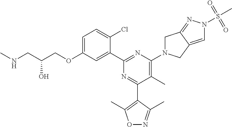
C1=C(OCC(CNC)O)C=C(C2=NC(N3CC4=NN(S(C)(=O)=O)C=C4C3)=C(C)C(C3=C(C)ON=C3C)=N2)C(Cl)=C1
